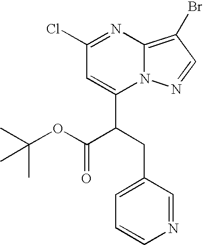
ClC1=NC2=C(Br)C=NN2C(C(CC2=CC=CN=C2)C(OC(C)(C)C)=O)=C1
